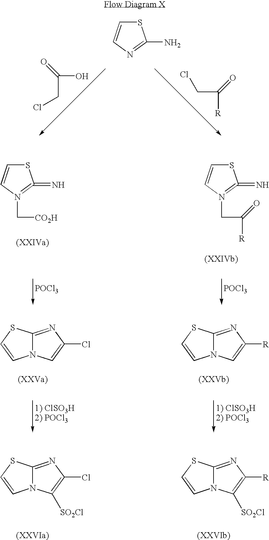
S1C=CN=C1N.ClCC(O)=O.ClCC([R])=O.S1C=CN(CC([R])=O)=C1=N.S1C=CN(C[CO2H])=C1=N.[POCl3].[POCl3].C12=NC([R])=CN1C=CS2.C12=NC(Cl)=CN1C=CS2.C12=NC(Cl)=C([SO2Cl])N1C=CS2.C12=NC([R])=C([SO2Cl])N1C=CS2
